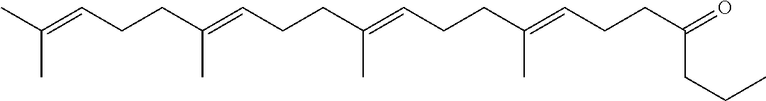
C(C=C(CCC=C(CCC=C(CCC=C(C)C)C)C)C)CC(=O)CCC
